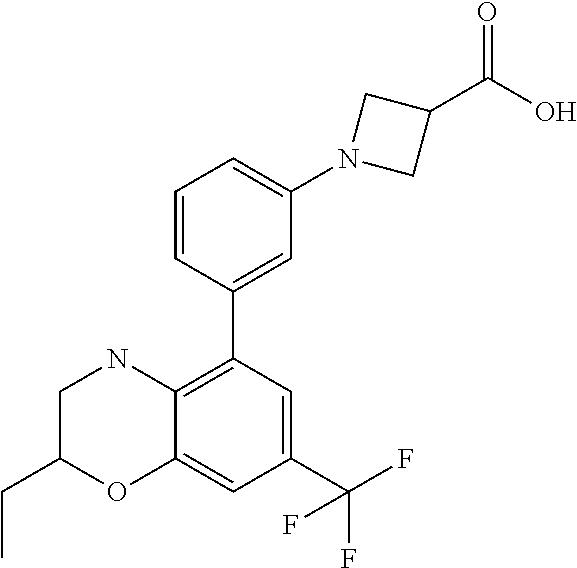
C1=CC(C2=C3C(=CC(C(F)(F)F)=C2)OC(CC)CN3)=CC(N2CC(C(O)=O)C2)=C1
